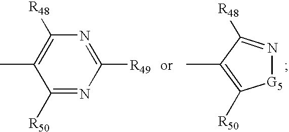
CC1=C([R50])[G5]N=C1[R48].CC1=C([R48])N=C([R49])N=C1[R50]
